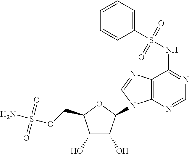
C1(O)C(O)C(N2C3=C(C(NS(C4=CC=CC=C4)(=O)=O)=NC=N3)N=C2)OC1COS(N)(=O)=O
